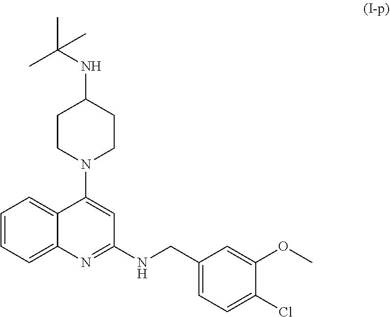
C1CN(C2=CC(NCC3=CC=C(Cl)C(OC)=C3)=NC3=CC=CC=C23)CCC1NC(C)(C)C
